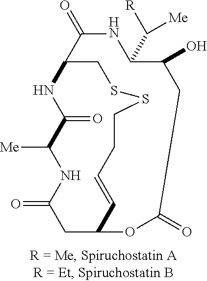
C12NC(=O)C([Me])NC(=O)CC(C=CCCSSC1)OC(=O)CC(O)C(C([R])[Me])NC2=O
